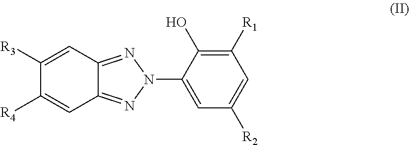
C1([R3])=CC2=NN(C3=CC([R2])=CC([R1])=C3O)N=C2C=C1[R4]
